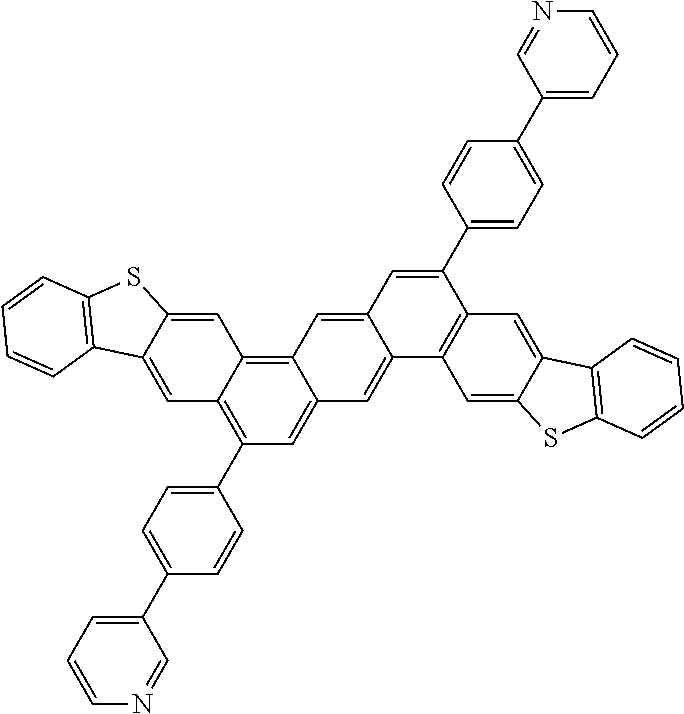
C1(C2=C3C(=C4C(=C2)C=C2C(=C4)C=C(C4=CC=C(C5=CC=CN=C5)C=C4)C4=C2C=C2C(=C4)C4=C(S2)C=CC=C4)C=C2C(=C3)C3=C(S2)C=CC=C3)=CC=C(C2=CC=CN=C2)C=C1
